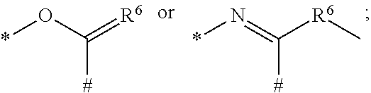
*OC(=[R6])[#].*N=C([R6]C)[#]
